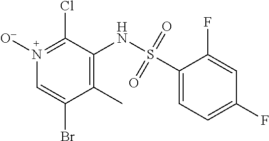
N1([O-])=C(Cl)C(NS(C2=CC=C(F)C=C2F)(=O)=O)=C(C)C(Br)=C1
